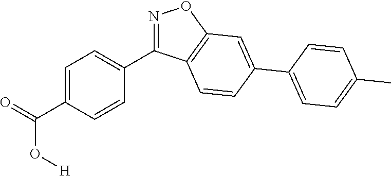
C1(C(=O)O[H])=CC=C(C2=NOC3=C2C=CC(C2=CC=C(C)C=C2)=C3)C=C1
